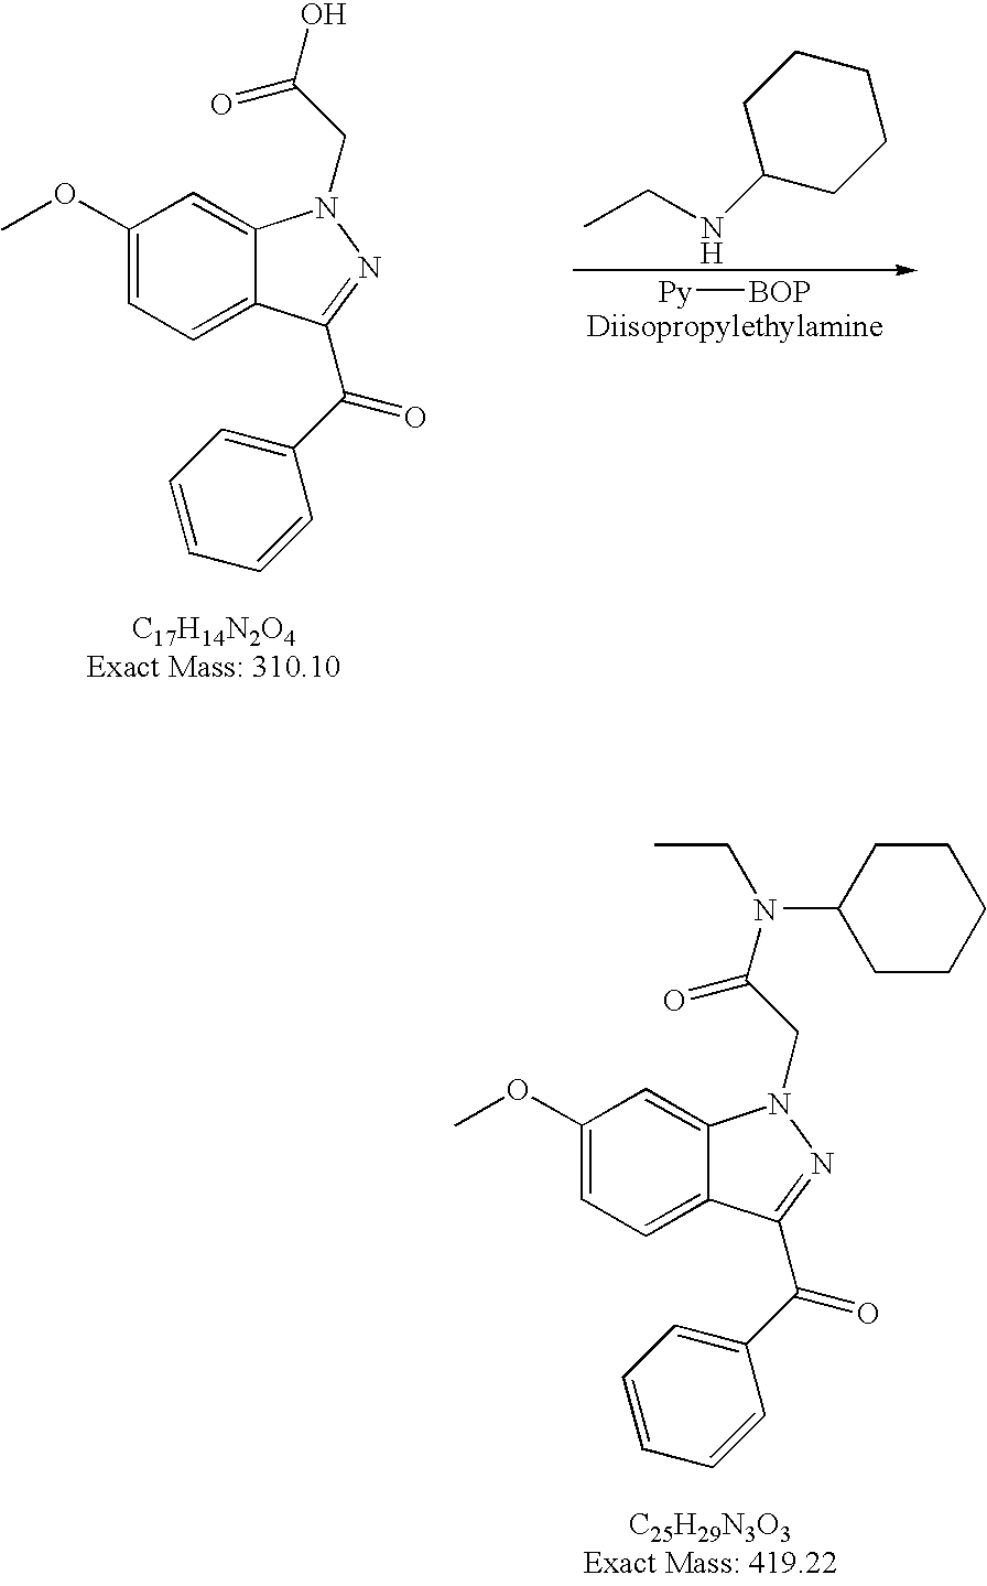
C1(OC)=CC=C2C(=C1)N(CC(O)=O)N=C2C(C1=CC=CC=C1)=O.C1(NCC)CCCCC1.[Py][BOP].C1(OC)=CC=C2C(=C1)N(CC(=O)N(C1CCCCC1)CC)N=C2C(C1=CC=CC=C1)=O
